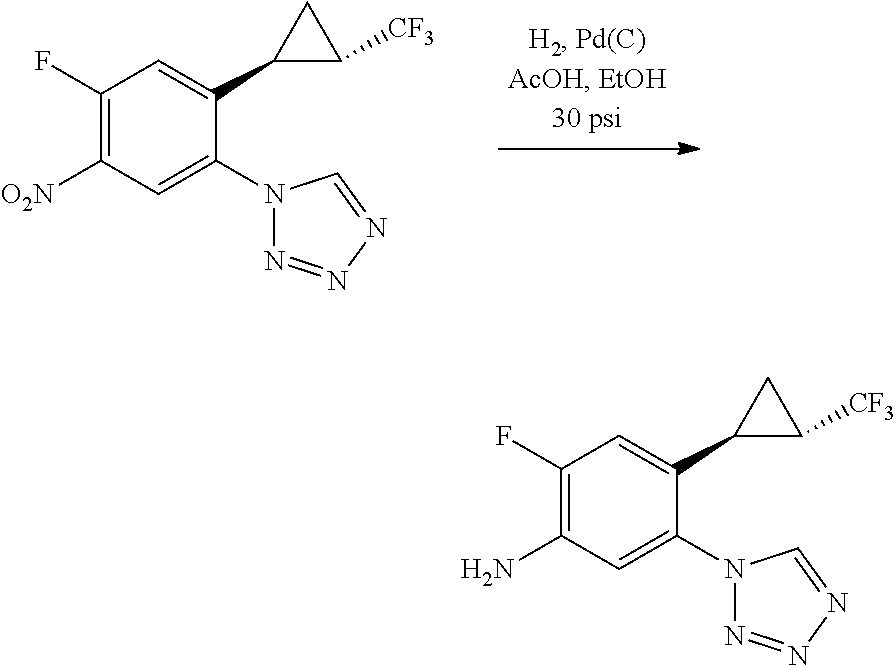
C1(F)=C([O2N])C=C(N2N=NN=C2)C(C2C([CF3])C2)=C1.C1(F)=C(N)C=C(N2N=NN=C2)C(C2C([CF3])C2)=C1
